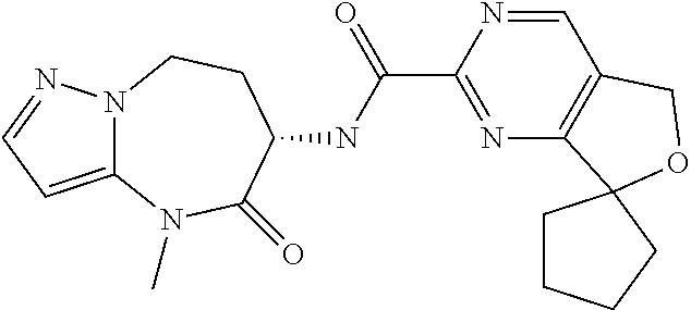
C1(C(NC2C(=O)N(C)C3=CC=NN3CC2)=O)=NC2=C(C=N1)COC21CCCC1
